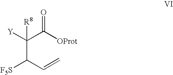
C([Y])(C([OProt])=O)([R8])C([F5S])C=C
